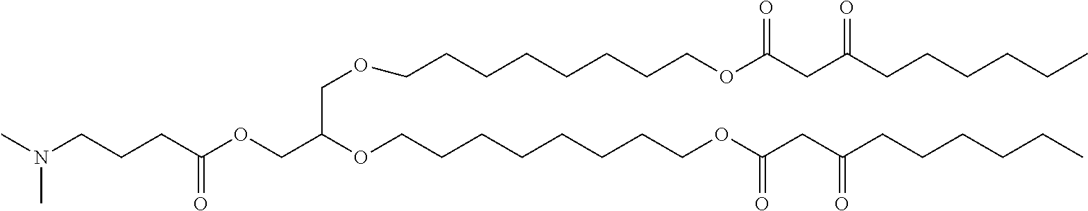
CN(CCCC(OCC(OCCCCCCCCOC(CC(CCCCCC)=O)=O)COCCCCCCCCOC(CC(CCCCCC)=O)=O)=O)C
